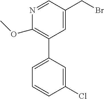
C1=C(CBr)C=NC(OC)=C1C1=CC=CC(Cl)=C1
